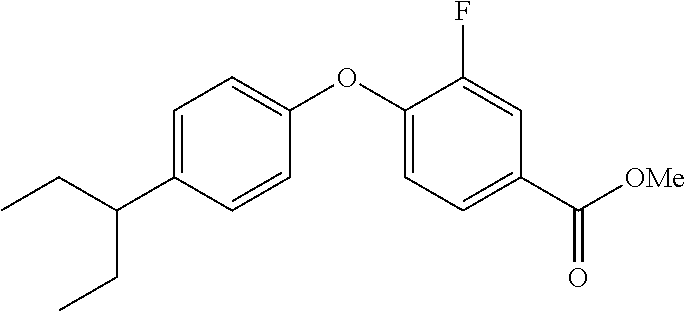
C1=C(C(CC)CC)C=CC(OC2=CC=C(C([OMe])=O)C=C2F)=C1
